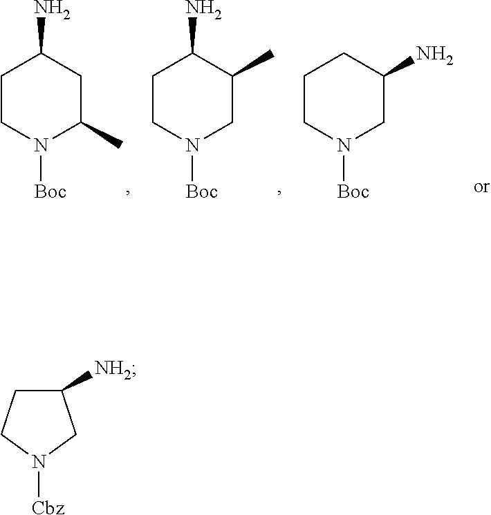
C1CN([Boc])C(C)CC1N.C1CN([Boc])CC(C)C1N.C1CN([Boc])CC(N)C1.[Cbz]N1CC([NH2])CC1
